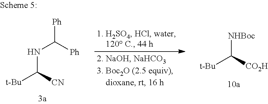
[Ph]C([Ph])NC([t-Bu])[CN].[NHBoc]C([t-Bu])[CO2H]
